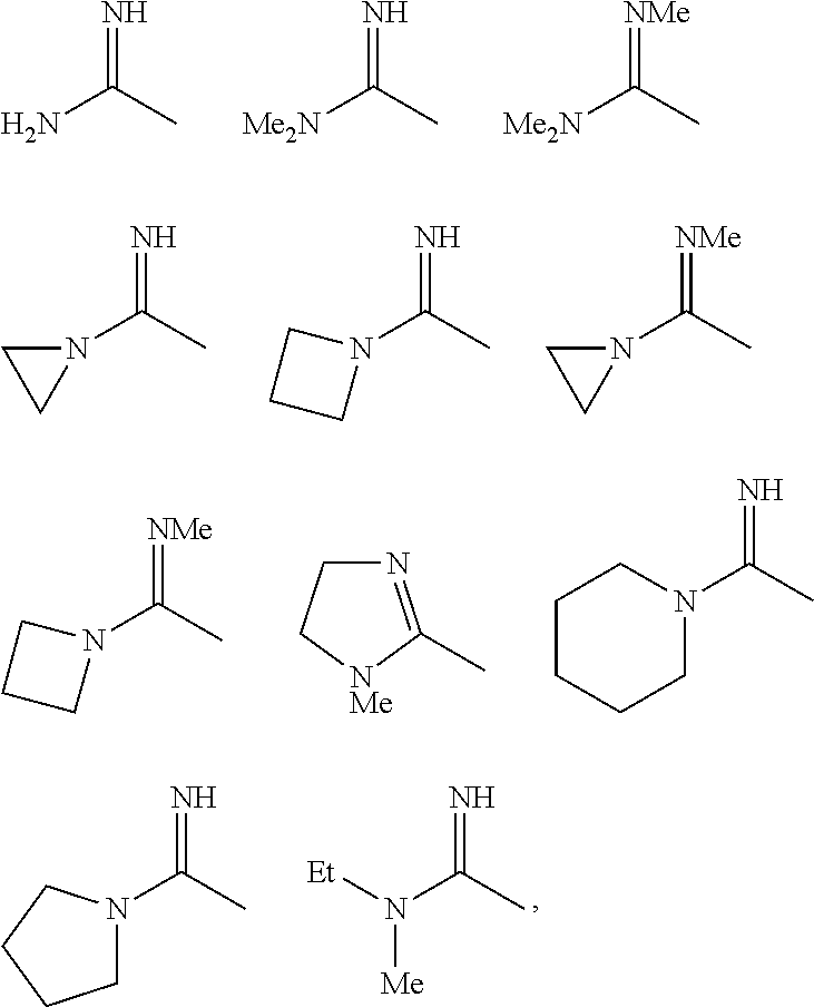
NC(C)=N.[Me2N]C(C)=N.[Me2N]C(C)=[NMe].N1(C(C)=N)CC1.N1(C(C)=N)CCC1.N1(C(C)=[NMe])CC1.N1(C(C)=N)CCCCC1.N1(C(C)=[NMe])CCC1.N1=C(C)[NMe]CC1.N1(C(C)=N)CCCC1.[Et]N(C(C)=N)[Me]
